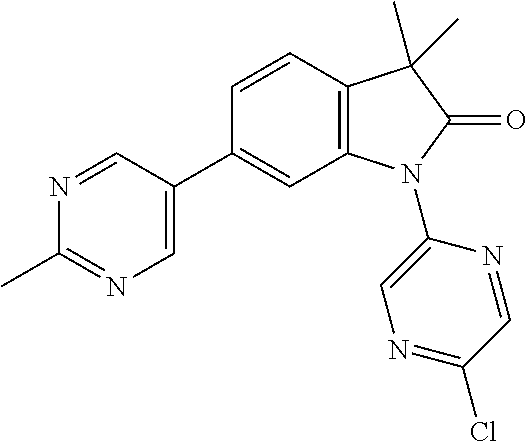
C1=CC2=C(C=C1C1=CN=C(C)N=C1)N(C1=CN=C(Cl)C=N1)C(=O)C2(C)C
